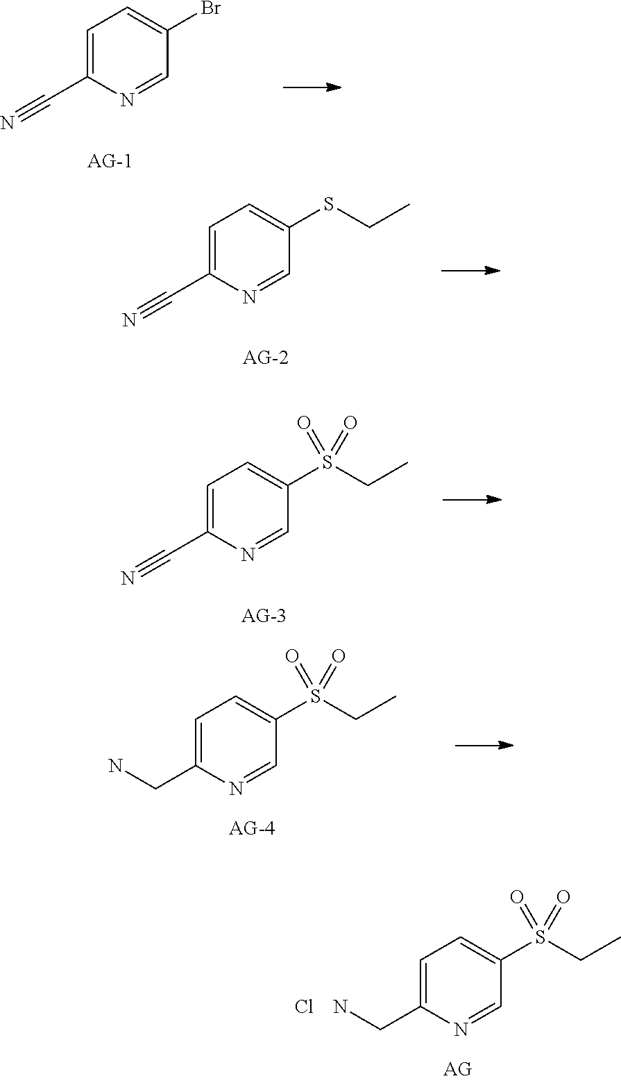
C1=C(C#N)N=CC(Br)=C1.C1=C(C#N)N=CC(SCC)=C1.C1=C(C#N)N=CC(S(CC)(=O)=O)=C1.C1=C(CN)N=CC(S(CC)(=O)=O)=C1.C1=C(CN)N=CC(S(CC)(=O)=O)=C1.Cl
